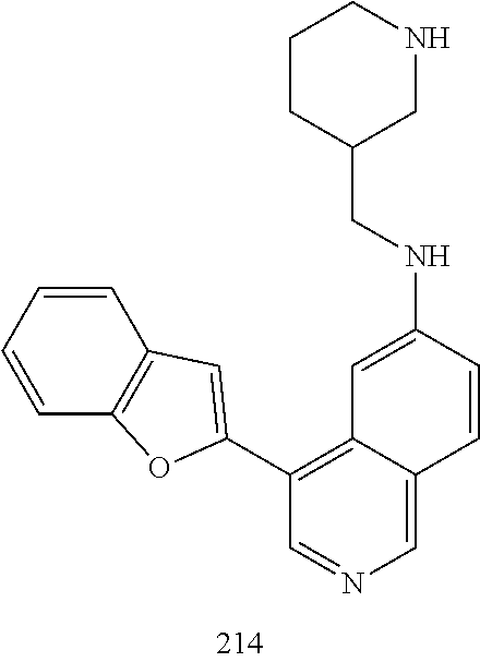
N(C1=CC2=C(C3=CC4=C(C=CC=C4)O3)C=NC=C2C=C1)CC1CNCCC1
